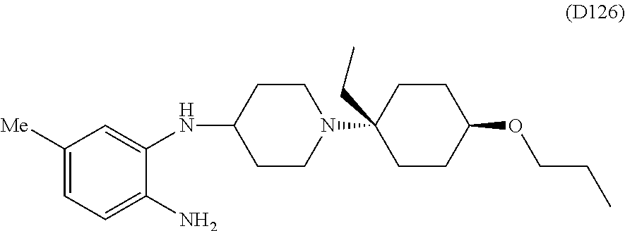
C1([Me])=CC=C(N)C(NC2CCN(C3(CC)CCC(OCCC)CC3)CC2)=C1
